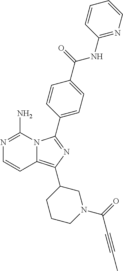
N12C(=C(C3CCCN(C(C#CC)=O)C3)N=C1C1=CC=C(C(NC3=NC=CC=C3)=O)C=C1)C=CN=C2N
